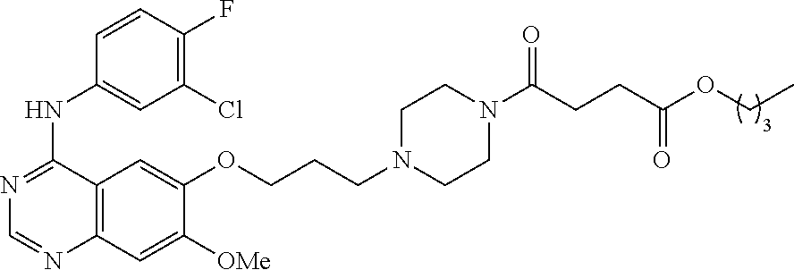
C1(Cl)=C(F)C=CC(NC2=NC=NC3=C2C=C(OCCCN2CCN(C(CCC(OCC)=O)=O)CC2)C([OMe])=C3)=C1
